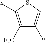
C1([F3C])=C([#])SC=C1*
